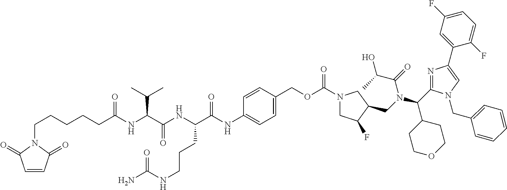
C1=CC(=O)N(CCCCCC(NC(C(NC(C(NC2=CC=C(COC(=O)N3CC(F)C(CN(C(C4CCOCC4)C4=NC(C5=CC(F)=CC=C5F)=CN4CC4=CC=CC=C4)C(=O)C(C)O)C3)C=C2)=O)CCCNC(N)=O)=O)C(C)C)=O)C1=O
